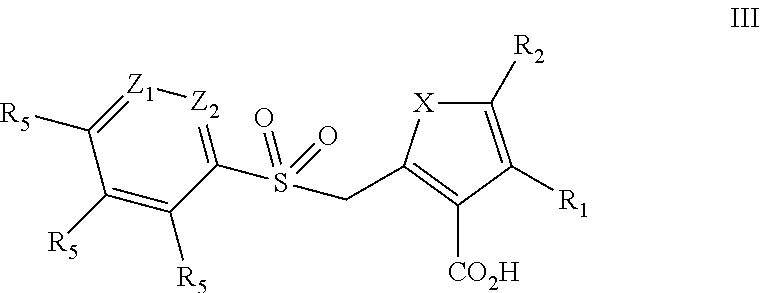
S(=O)(=O)(C1=[Z2][Z1]=C([R5])C([R5])=C1[R5])CC1=C([CO2H])C([R1])=C([R2])[X]1
